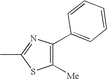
C1([Me])=C(C2=CC=CC=C2)N=C(C)S1
